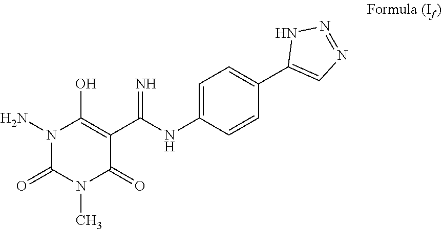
C1=C(NC(C2=C(O)N(N)C(=O)N(C)C2=O)=N)C=CC(C2=CN=NN2)=C1
